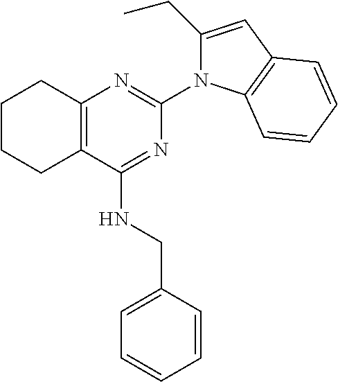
C12=C(C(NCC3=CC=CC=C3)=NC(N3C(CC)=CC4=C3C=CC=C4)=N1)CCCC2
